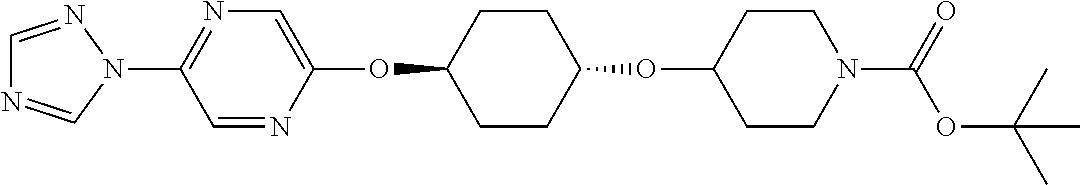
C1=NC(OC2CCC(OC3CCN(C(OC(C)(C)C)=O)CC3)CC2)=CN=C1N1N=CN=C1
